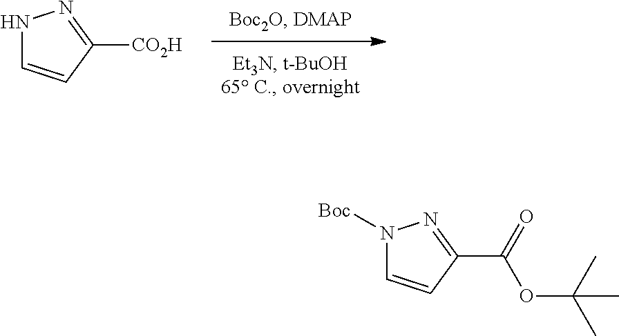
C1([CO2H])=NNC=C1.C1(C(=O)OC(C)(C)C)=NN([Boc])C=C1
